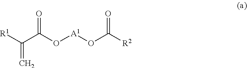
C(C(O[A1]OC([R2])=O)=O)([R1])=C
